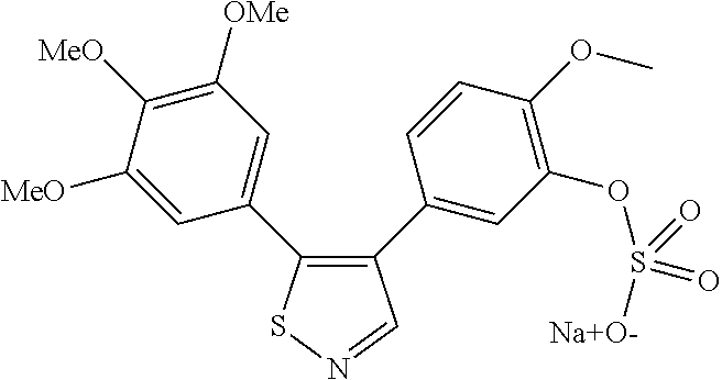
C1([MeO])=CC(C2=C(C3=CC(OS([Na+O-])(=O)=O)=C(OC)C=C3)C=NS2)=CC([OMe])=C1[MeO]
